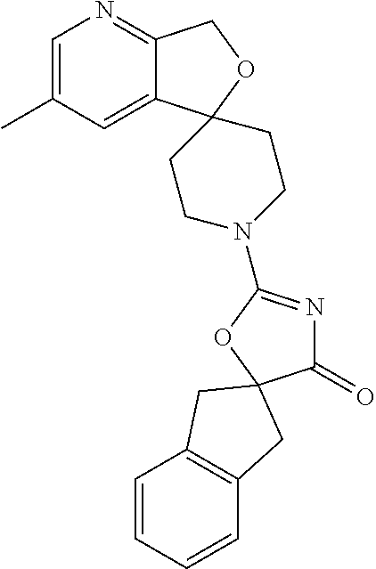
C1=C(C)C=C2C(=N1)COC21CCN(C2=NC(=O)C3(O2)CC2=C(C=CC=C2)C3)CC1
